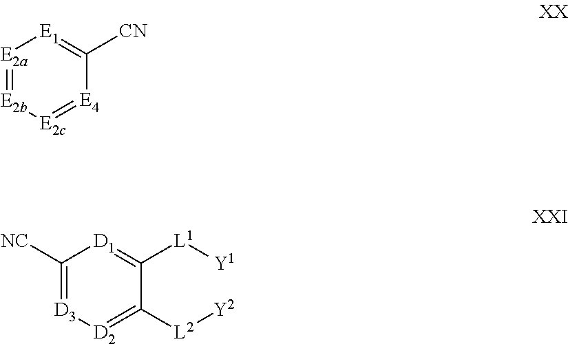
[E2a]1=[E2b][E2c]=[E4]C([CN])=[E1]1.[D3]1=C([NC])[D1]=C([L1][Y1])C([L2][Y2])=[D2]1
